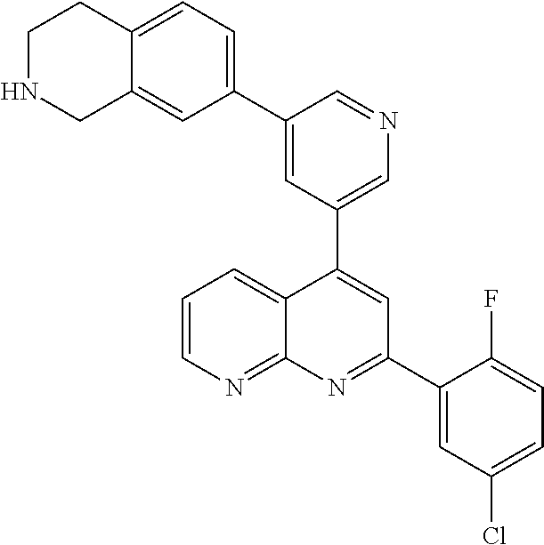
C1=C(C2=CC=C3C(=C2)CNCC3)C=NC=C1C1=CC(C2=CC(Cl)=CC=C2F)=NC2=NC=CC=C12
